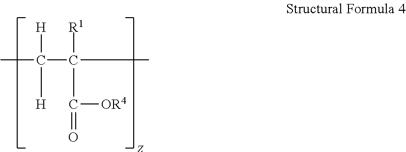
CC(C(C)([R1])C(=O)[OR4])([H])[H]
